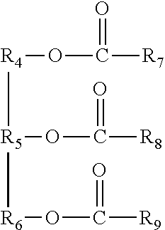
[R4](OC([R7])=O)[R5]([R6]OC([R9])=O)OC([R8])=O
